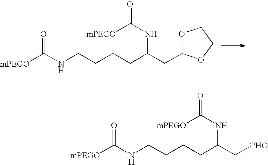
[mPEGO]C(NCCCCC(CC1OCCO1)NC(=O)[mPEGO])=O.[mPEGO]C(NCCCCC(C[CHO])NC(=O)[mPEGO])=O
